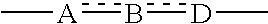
C[A]b[D]C
